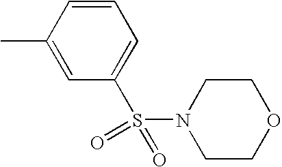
C1(C)=CC(S(N2CCOCC2)(=O)=O)=CC=C1
